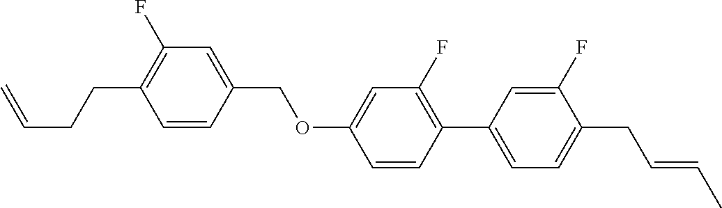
C1=CC(COC2=CC(F)=C(C3=CC=C(CC=CC)C(F)=C3)C=C2)=CC(F)=C1CCC=C
